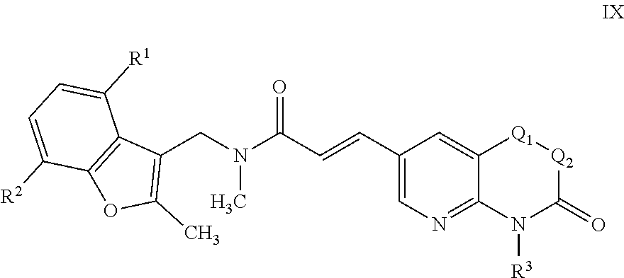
C1(CN(C(C=CC2=CN=C3C(=C2)[Q1][Q2]C(=O)N3[R3])=O)C)=C(C)OC2=C1C([R1])=CC=C2[R2]
